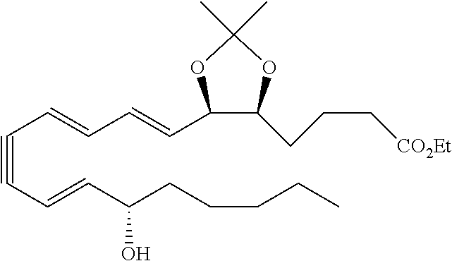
C(C=CC(CCCCC)O)#CC=CC=CC1C(CCC[CO2Et])OC(C)(C)O1
